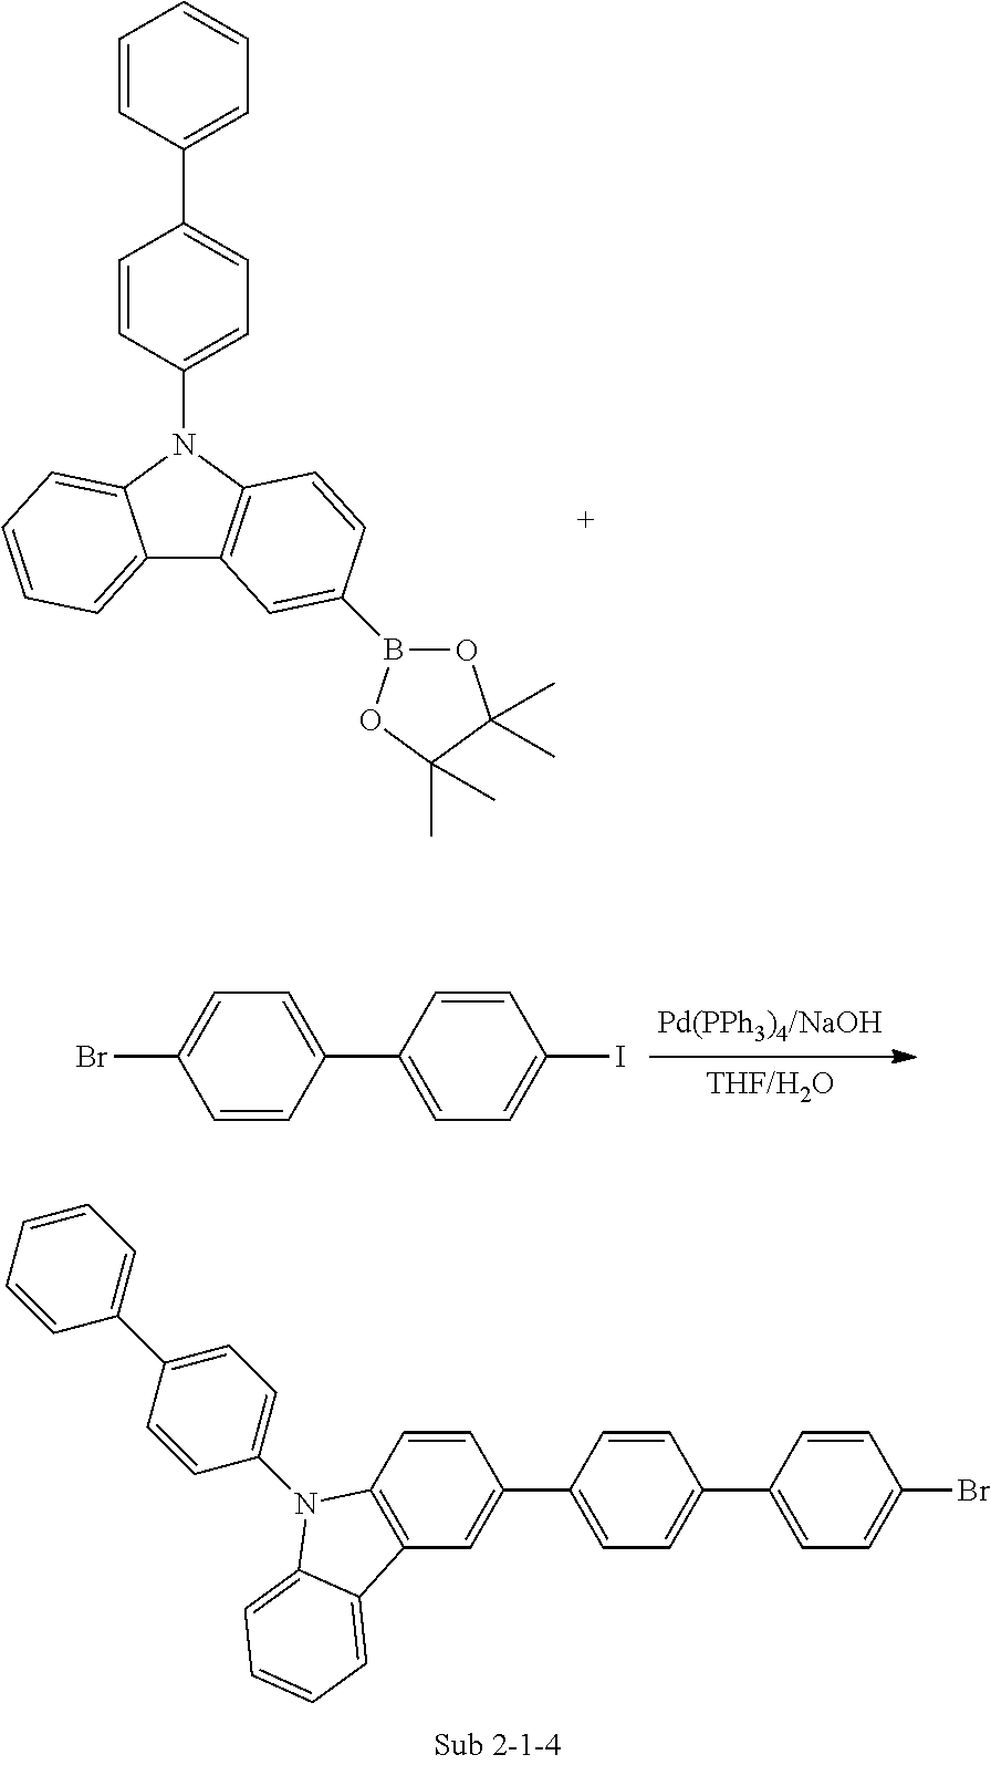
C12=CC=CC=C1N(C1=CC=C(C3=CC=CC=C3)C=C1)C1=C2C=C(B2OC(C)(C)C(C)(C)O2)C=C1.C1(C2=CC=C(I)C=C2)=CC=C(Br)C=C1.C1(C2=CC=C(Br)C=C2)=CC=C(C2=CC3=C(C=C2)N(C2=CC=C(C4=CC=CC=C4)C=C2)C2=CC=CC=C32)C=C1
